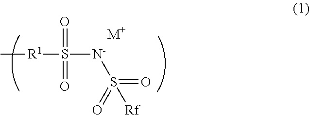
[R1](S(=O)([N-]S(=O)(=O)[Rf])=O)C.[M+]
